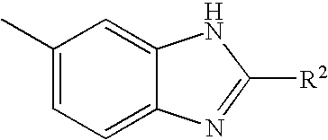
C1=C2C(=CC(C)=C1)NC([R2])=N2
